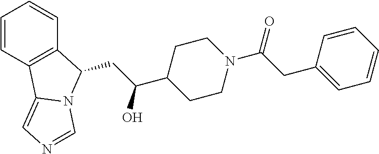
C1=CC2=C(C=C1)C(CC(C1CCN(C(CC3=CC=CC=C3)=O)CC1)O)N1C2=CN=C1
